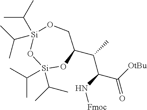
[Si]1(C(C)C)(C(C)C)OC(C(C(C(=O)[OtBu])N[Fmoc])C)CO[Si](C(C)C)(C(C)C)O1
